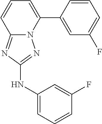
C1=CC(C2=CC=CC3=NC(NC4=CC=CC(F)=C4)=NN23)=CC(F)=C1
